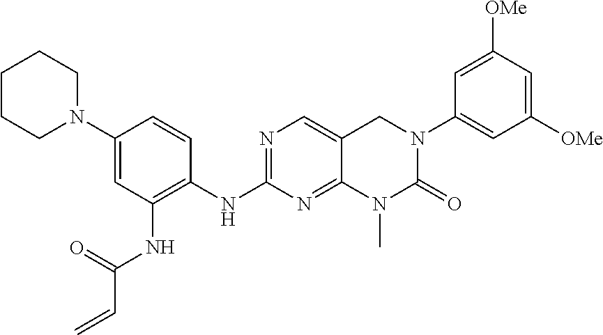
N(C1=NC=C2C(=N1)N(C)C(=O)N(C1=CC([OMe])=CC([OMe])=C1)C2)C1=C(NC(C=C)=O)C=C(N2CCCCC2)C=C1
